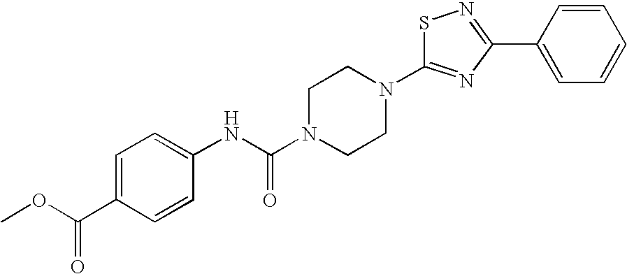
S1C(N2CCN(C(NC3=CC=C(C(OC)=O)C=C3)=O)CC2)=NC(C2=CC=CC=C2)=N1
